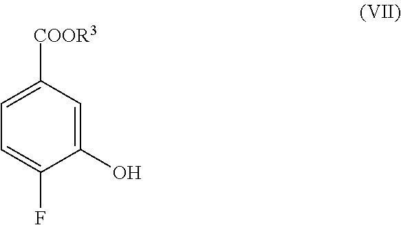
C1=C([COOR3])C=C(O)C(F)=C1
